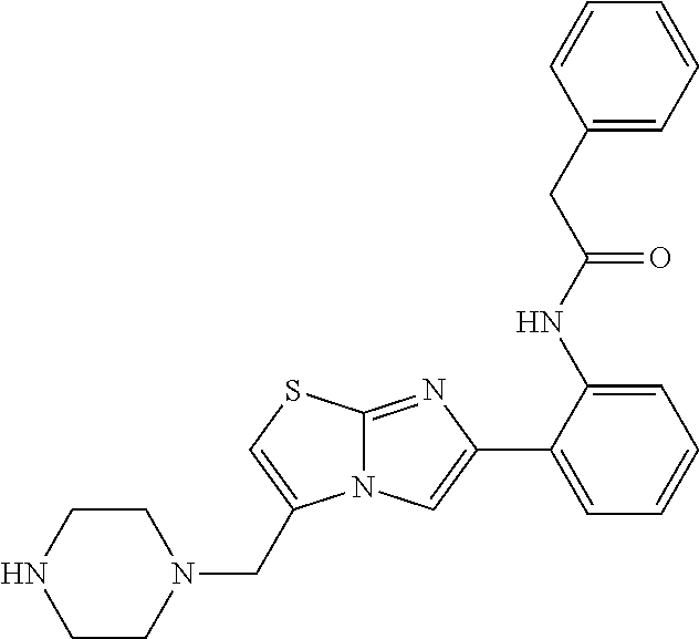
C1(C2=CC=CC=C2NC(CC2=CC=CC=C2)=O)=CN2C(=N1)SC=C2CN1CCNCC1
